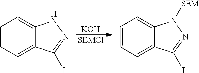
[KOH].[SEMCl].C1=CC=C2C(=C1)NN=C2I.C1=CC=C2C(=C1)N([SEM])N=C2I
